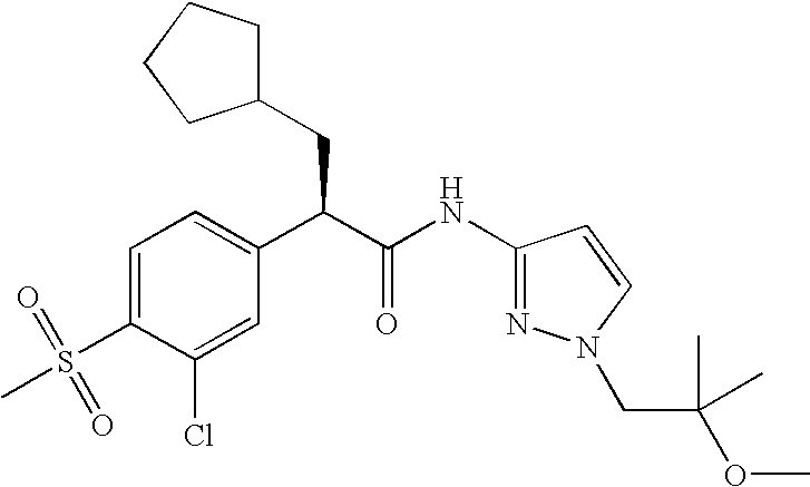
C1=C(S(=O)(=O)C)C(Cl)=CC(C(C(NC2=NN(CC(OC)(C)C)C=C2)=O)CC2CCCC2)=C1
